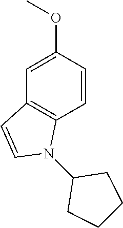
C12=C(C=CC(OC)=C1)N(C1CCCC1)C=C2
